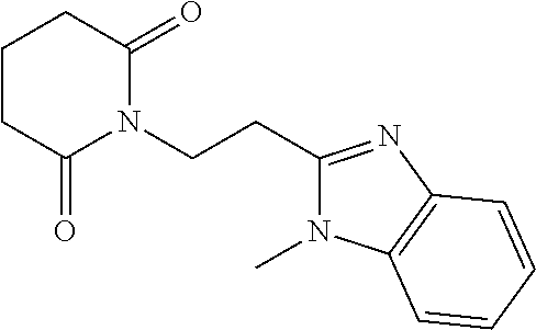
C1CC(=O)N(CCC2=NC3=C(N2C)C=CC=C3)C(=O)C1
